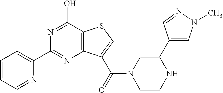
C1=CC=NC(C2=NC3=C(C(O)=N2)SC=C3C(N2CCNC(C3=CN(C)N=C3)C2)=O)=C1
